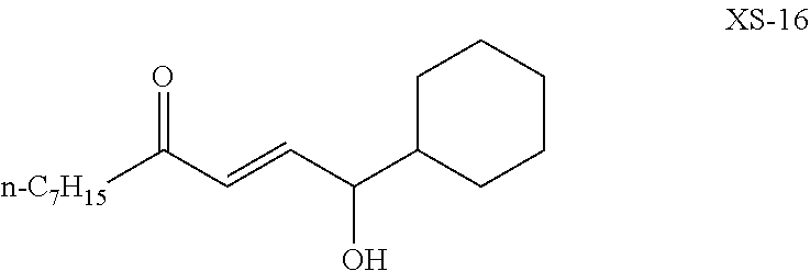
[n-C7H15]C(C=CC(C1CCCCC1)O)=O
